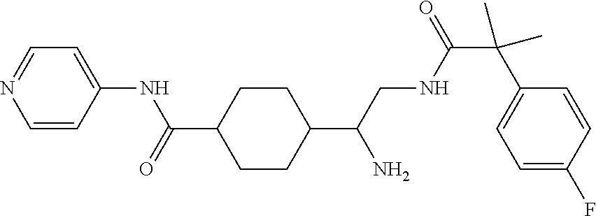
C1=CC(NC(=O)C2CCC(C(CNC(C(C3=CC=C(F)C=C3)(C)C)=O)N)CC2)=CC=N1
